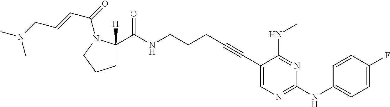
C(NCCCC#CC1=CN=C(NC2=CC=C(F)C=C2)N=C1NC)(=O)C1([H])CCCN1C(=O)C=CCN(C)C
